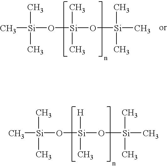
C[Si](C)(C)O[Si](O[Si](C)(C)C)(C)C.C[Si](C)(C)O[Si](O[Si](C)(C)C)([H])C
